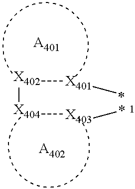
[X402]([X404][X403]*)[X401]C.[A401].[A402]
